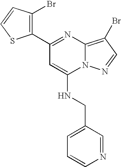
C1(C2=C(Br)C=CS2)=NC2=C(Br)C=NN2C(NCC2=CC=CN=C2)=C1
